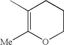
C1(C)=C([Me])OCCC1
